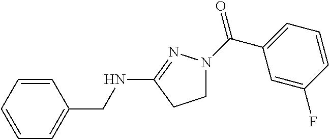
C1N(C(C2=CC=CC(F)=C2)=O)N=C(NCC2=CC=CC=C2)C1
